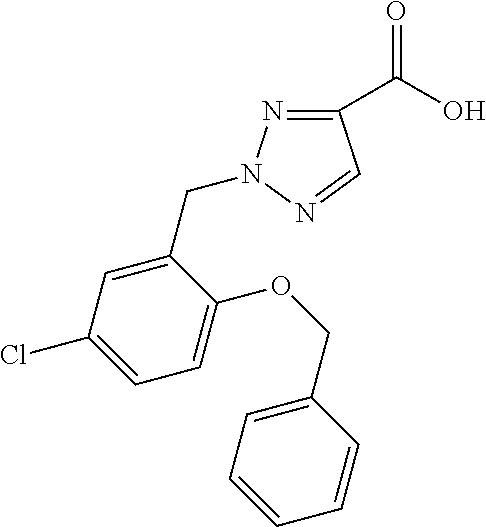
C1(C(O)=O)=NN(CC2=CC(Cl)=CC=C2OCC2=CC=CC=C2)N=C1
